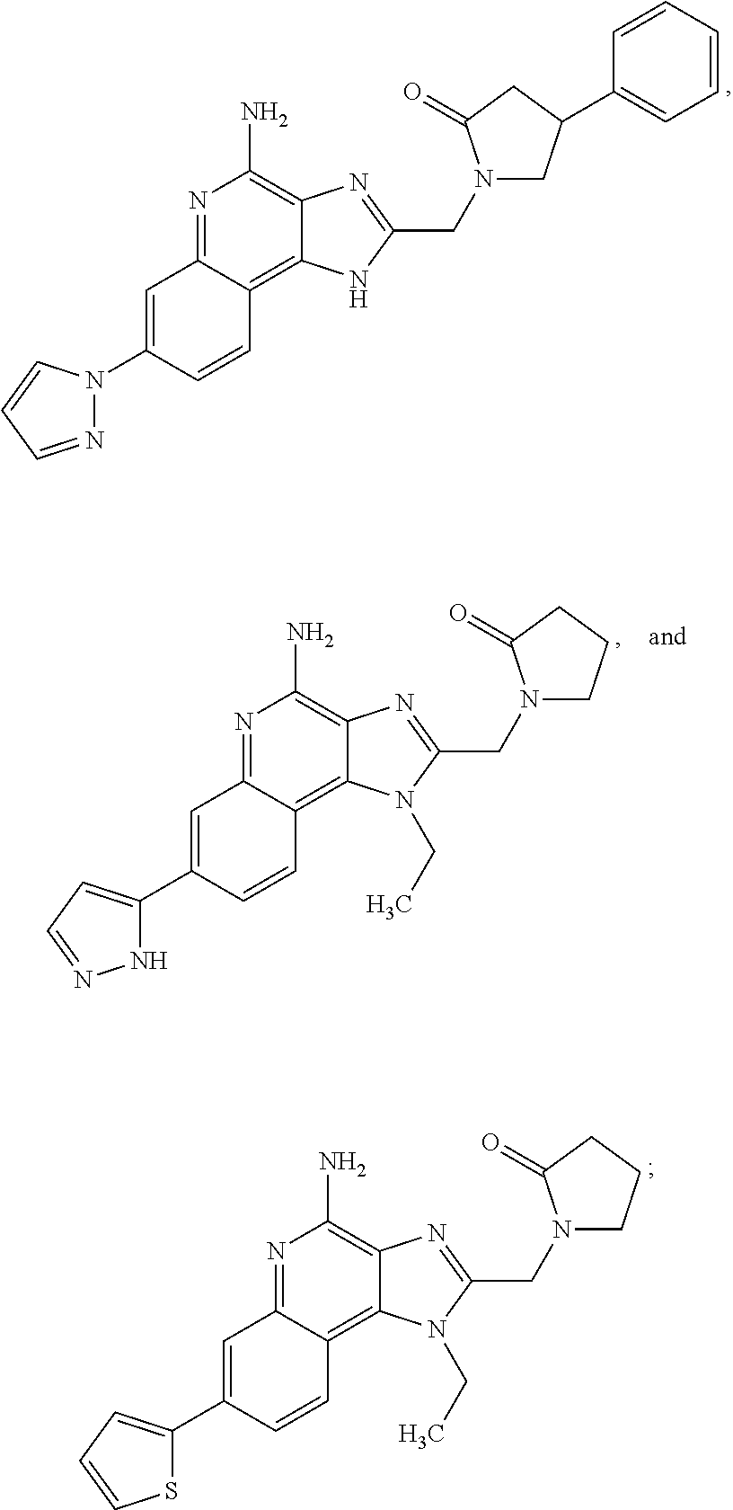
N1=C2C(=C3C(=C1N)N=C(CN1CC(C4=CC=CC=C4)CC1=O)N3)C=CC(N1N=CC=C1)=C2.N1=C2C(=C3C(=C1N)N=C(CN1CCCC1=O)N3CC)C=CC(C1=CC=NN1)=C2.N1=C2C(=C3C(=C1N)N=C(CN1CCCC1=O)N3CC)C=CC(C1=CC=CS1)=C2
